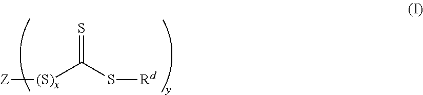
[Z][(S)x]C(S[Rd])=S
